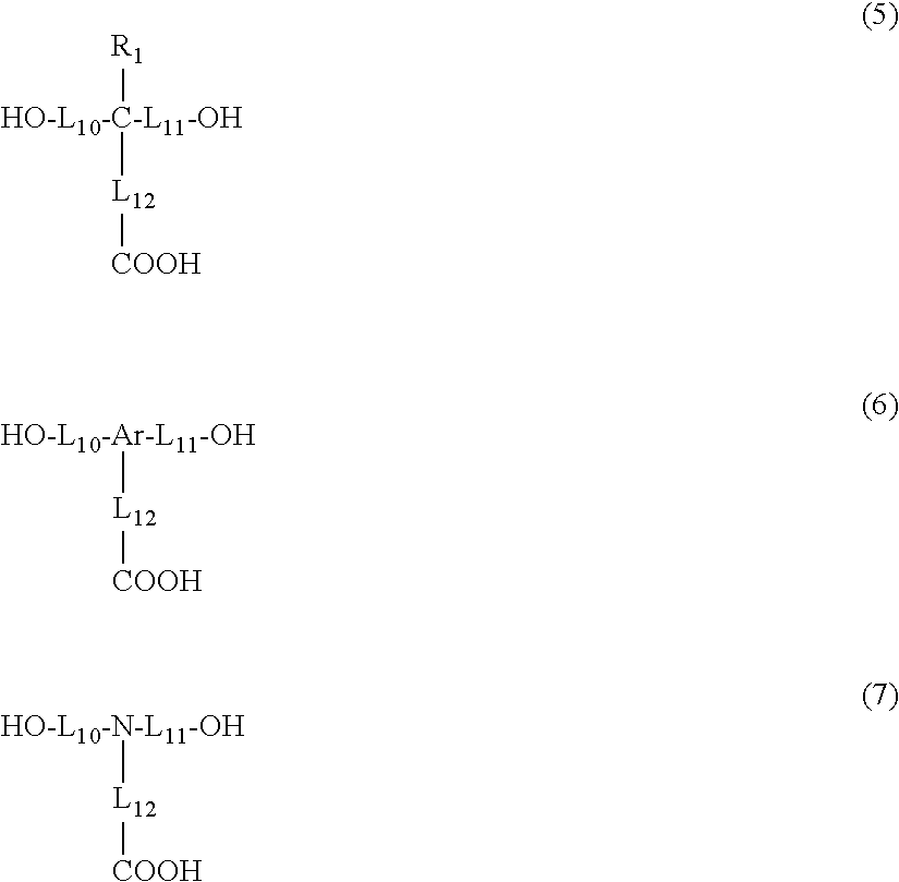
[R1][HO-L10-C-L11-OH][L12][COOH].[HO-L10-Ar-L11-OH][L12][COOH].[HO-L10-N-L11-OH][L12][COOH]
